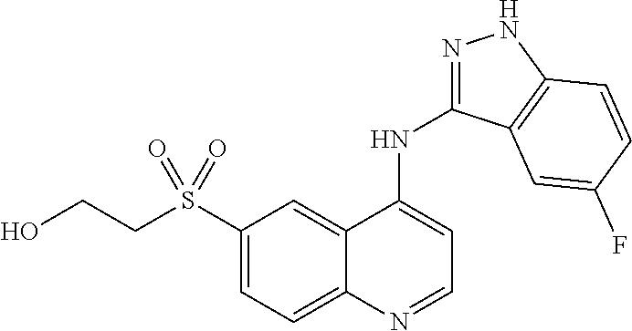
C1(S(CCO)(=O)=O)=CC=C2C(=C1)C(NC1=NNC3=C1C=C(F)C=C3)=CC=N2
